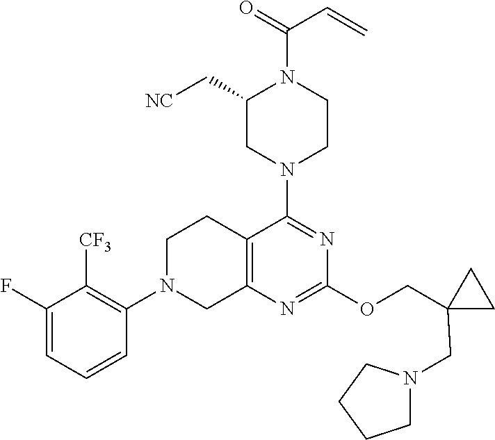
C1(F)=CC=CC(N2CC3=C(CC2)C(N2CCN(C(=O)C=C)C(C[NC])C2)=NC(OCC2(CN4CCCC4)CC2)=N3)=C1[CF3]
